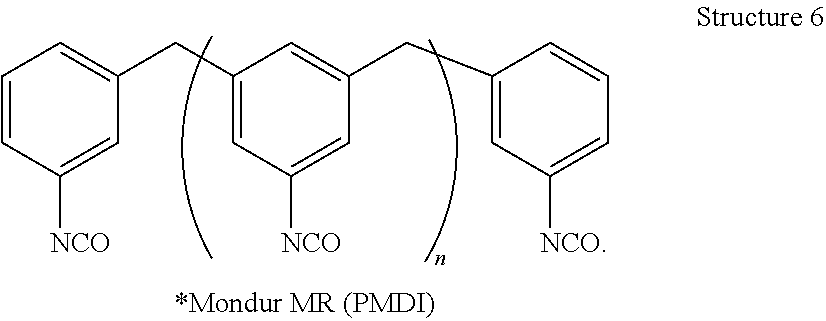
C1=CC([NCO])=CC(CC2=CC([NCO])=CC(CC3=CC([NCO])=CC=C3)=C2)=C1
